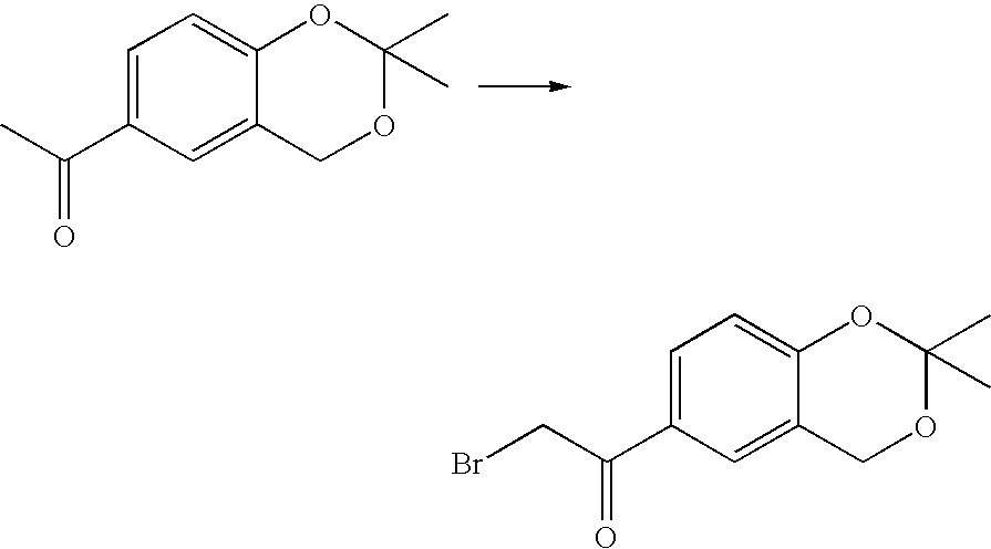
C1=C(C(C)=O)C=C2C(=C1)OC(C)(C)OC2.C1=C(C(CBr)=O)C=C2C(=C1)OC(C)(C)OC2
